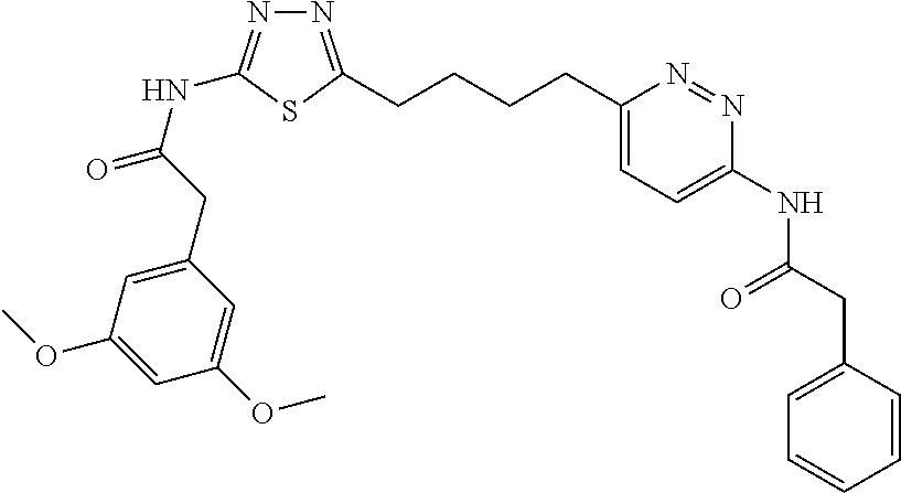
C1(CCCCC2=NN=C(NC(=O)CC3=CC(OC)=CC(OC)=C3)S2)=CC=C(NC(CC2=CC=CC=C2)=O)N=N1
